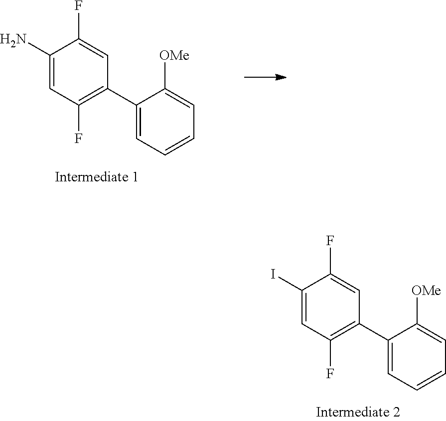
C1(I)=CC(F)=C(C2=CC=CC=C2[OMe])C=C1F.C1(N)=CC(F)=C(C2=CC=CC=C2[OMe])C=C1F
